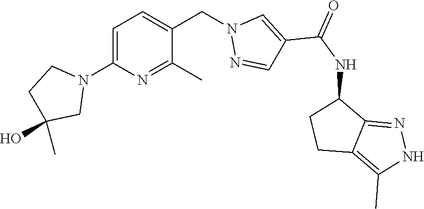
C1=C(N2CCC(C)(O)C2)N=C(C)C(CN2N=CC(C(NC3CCC4=C(C)NN=C34)=O)=C2)=C1
